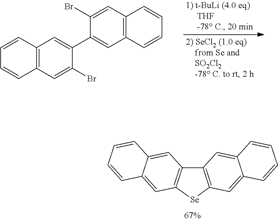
C12=C(C=C(Br)C(C3=CC4=C(C=C3Br)C=CC=C4)=C1)C=CC=C2.C12=C([Se]C3=C1C=C1C(=C3)C=CC=C1)C=C1C(=C2)C=CC=C1
